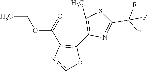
CCOC(C1=C(C2=C(C)SC(C(F)(F)F)=N2)OC=N1)=O
